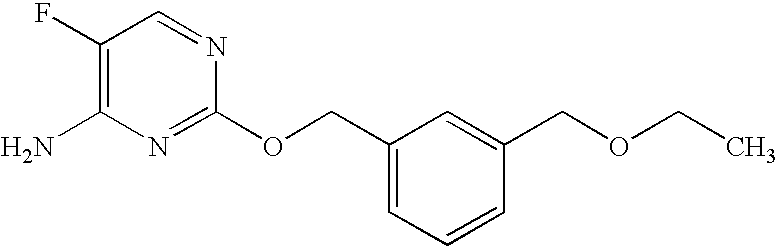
C1(F)=C(N)N=C(OCC2=CC=CC(COCC)=C2)N=C1
